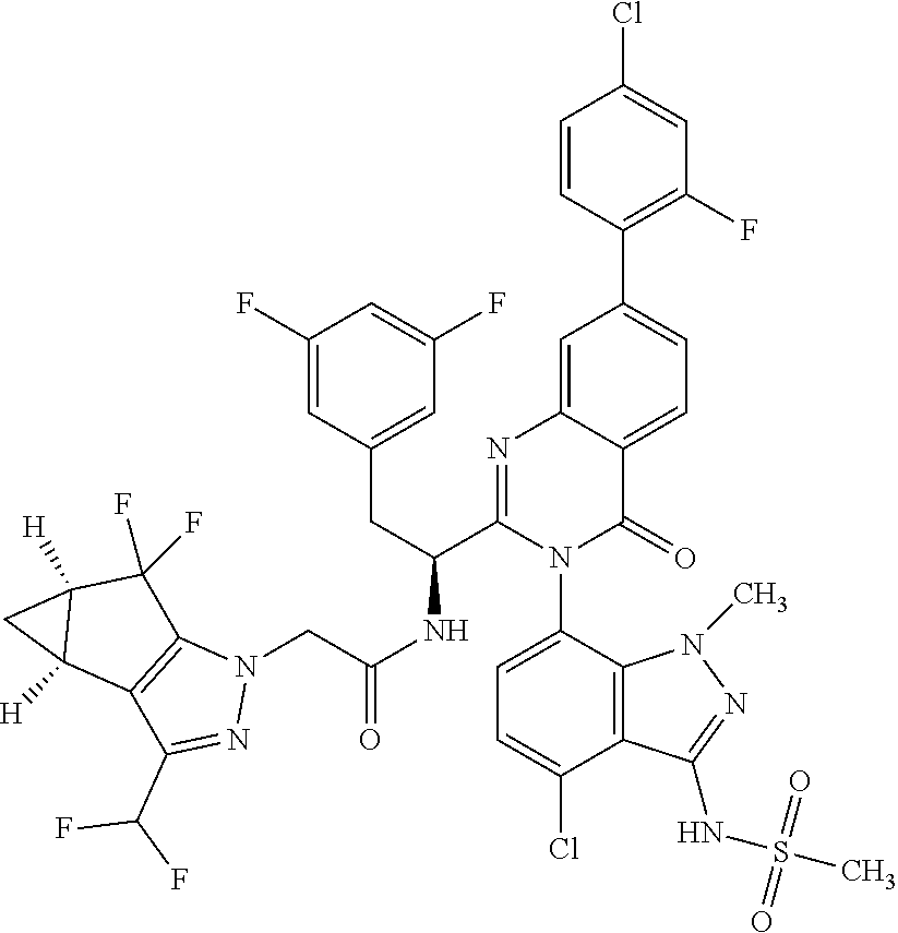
N1(CC(NC(C2=NC3=CC(C4=C(F)C=C(Cl)C=C4)=CC=C3C(=O)N2C2=CC=C(Cl)C3=C2N(C)N=C3NS(C)(=O)=O)CC2=CC(F)=CC(F)=C2)=O)C2=C(C(C(F)F)=N1)C1([H])C([H])(C2(F)F)C1
